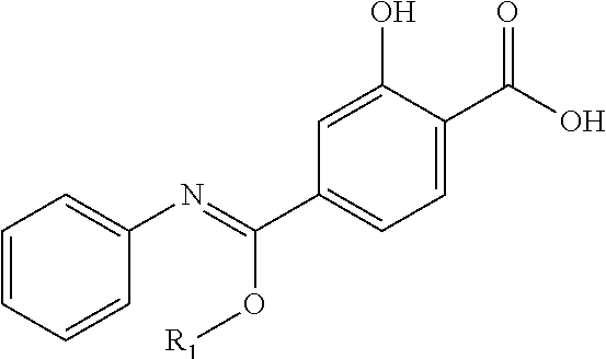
C1=CC=CC(N=C(C2=CC=C(C(O)=O)C(O)=C2)O[R1])=C1
